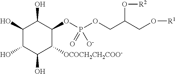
C1(O)C(O)C(O)C([OCOCH2CH2COO-])C(OP(OCC(CO[R1])O[R2])(=O)[O-])C1O
